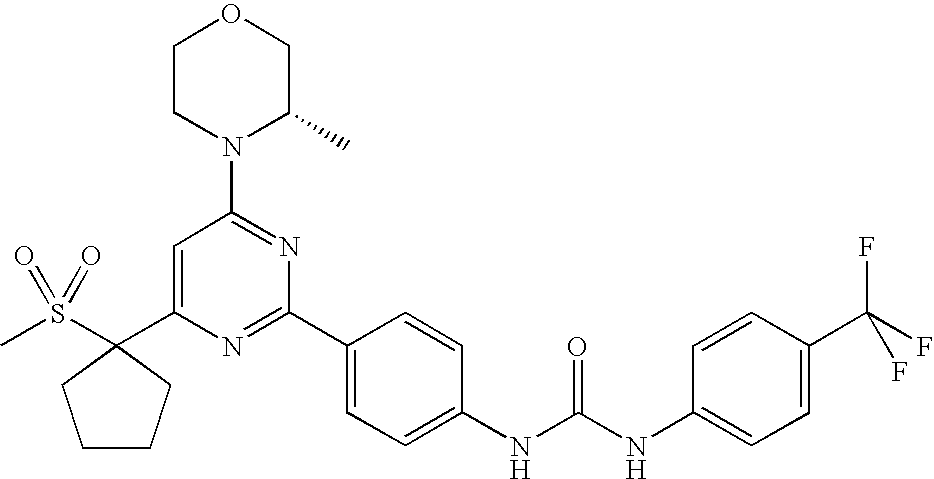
C1=C(C2(S(C)(=O)=O)CCCC2)N=C(C2=CC=C(NC(NC3=CC=C(C(F)(F)F)C=C3)=O)C=C2)N=C1N1C(C)COCC1
